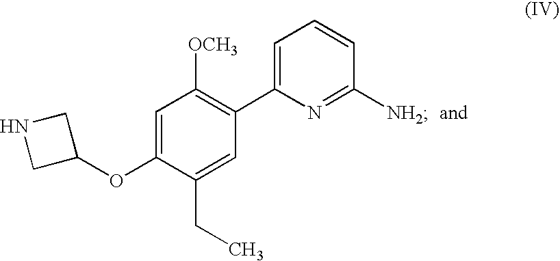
C1=C(OC2CNC2)C(CC)=CC(C2=CC=CC([NH2])=N2)=C1[OCH3]
